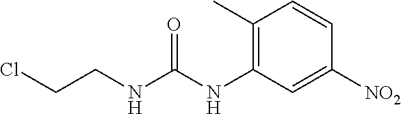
C1(C)=C(NC(NCCCl)=O)C=C([NO2])C=C1
